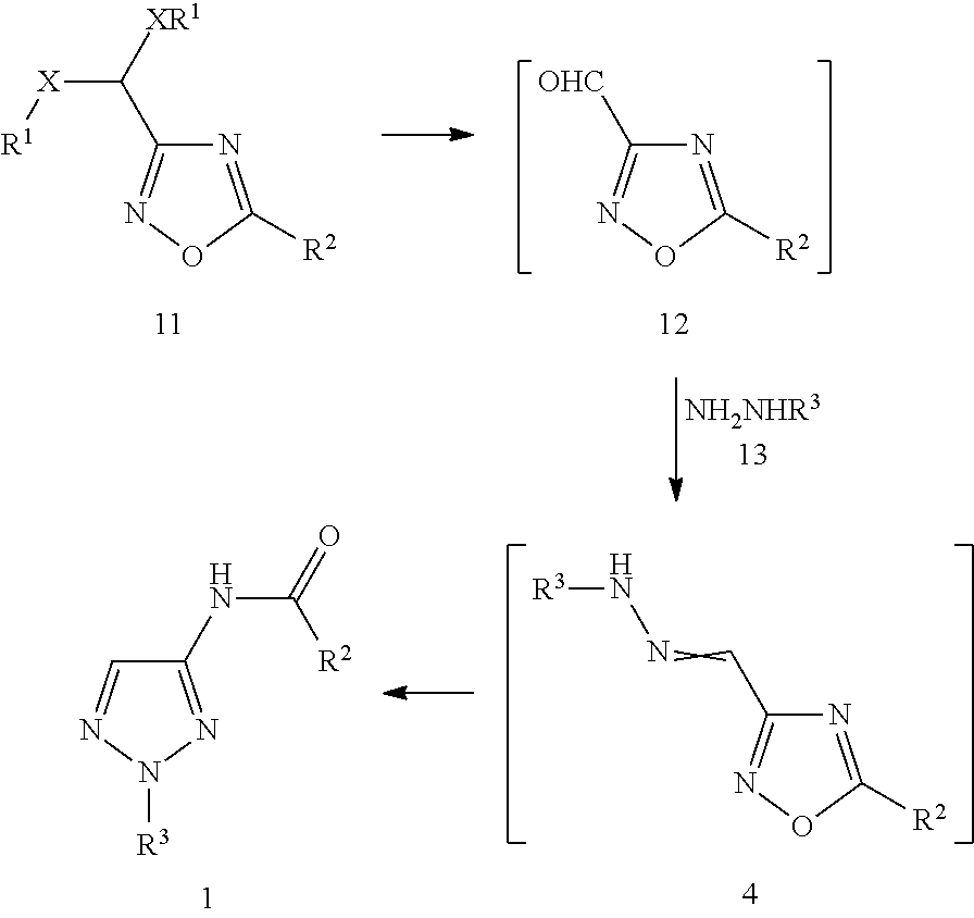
N1=C([R2])ON=C1C([XR1])[X][R1].N1=C([R2])ON=C1[OHC].N1=C([R2])ON=C1C=NN[R3].C1(NC(=O)[R2])=NN([R3])N=C1
